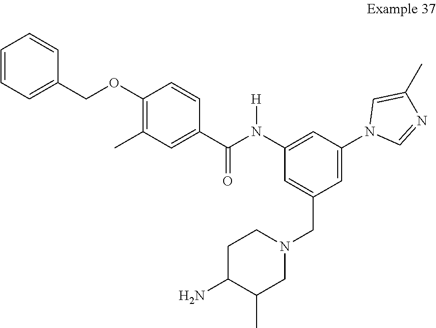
C1=C(CN2CCC(N)C(C)C2)C=C(N2C=NC(C)=C2)C=C1N(C(C1=CC(C)=C(OCC2=CC=CC=C2)C=C1)=O)[H]
